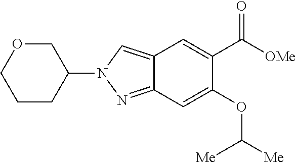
C12=CN(C3CCCOC3)N=C1C=C(OC([Me])[Me])C(C([OMe])=O)=C2
